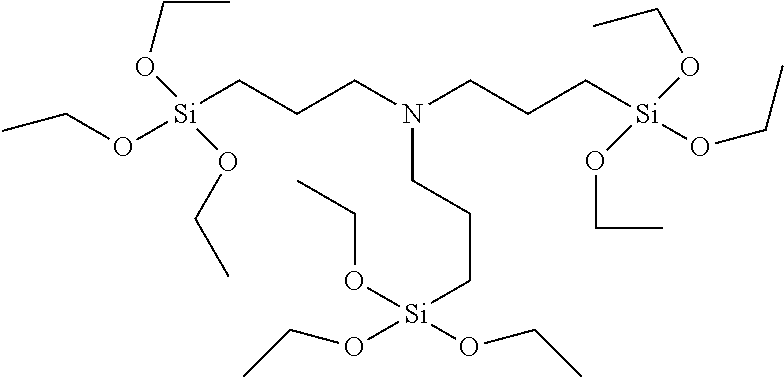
[Si](CCCN(CCC[Si](OCC)(OCC)OCC)CCC[Si](OCC)(OCC)OCC)(OCC)(OCC)OCC
